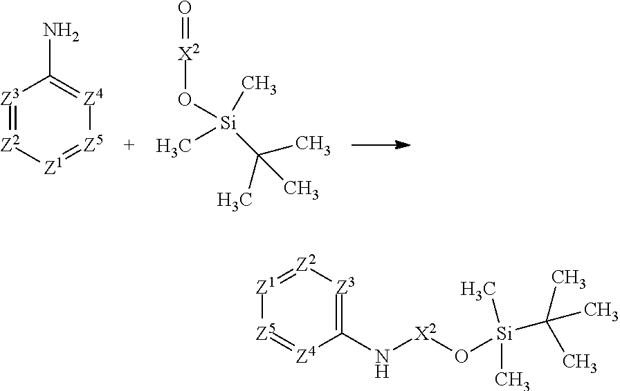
[Z3]1=[Z2][Z1]=[Z5][Z4]=C1N.O=[X2]O[Si](C(C)(C)C)(C)C.[Z2]1=[Z1][Z5]=[Z4]C(N[X2]O[Si](C)(C)C(C)(C)C)=[Z3]1
